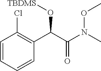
C1=CC=CC(C(C(N(C)OC)=O)O[TBDMS])=C1Cl
